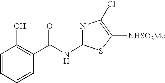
C1=CC=CC(C(NC2=NC(Cl)=C([NHSO2Me])S2)=O)=C1O
